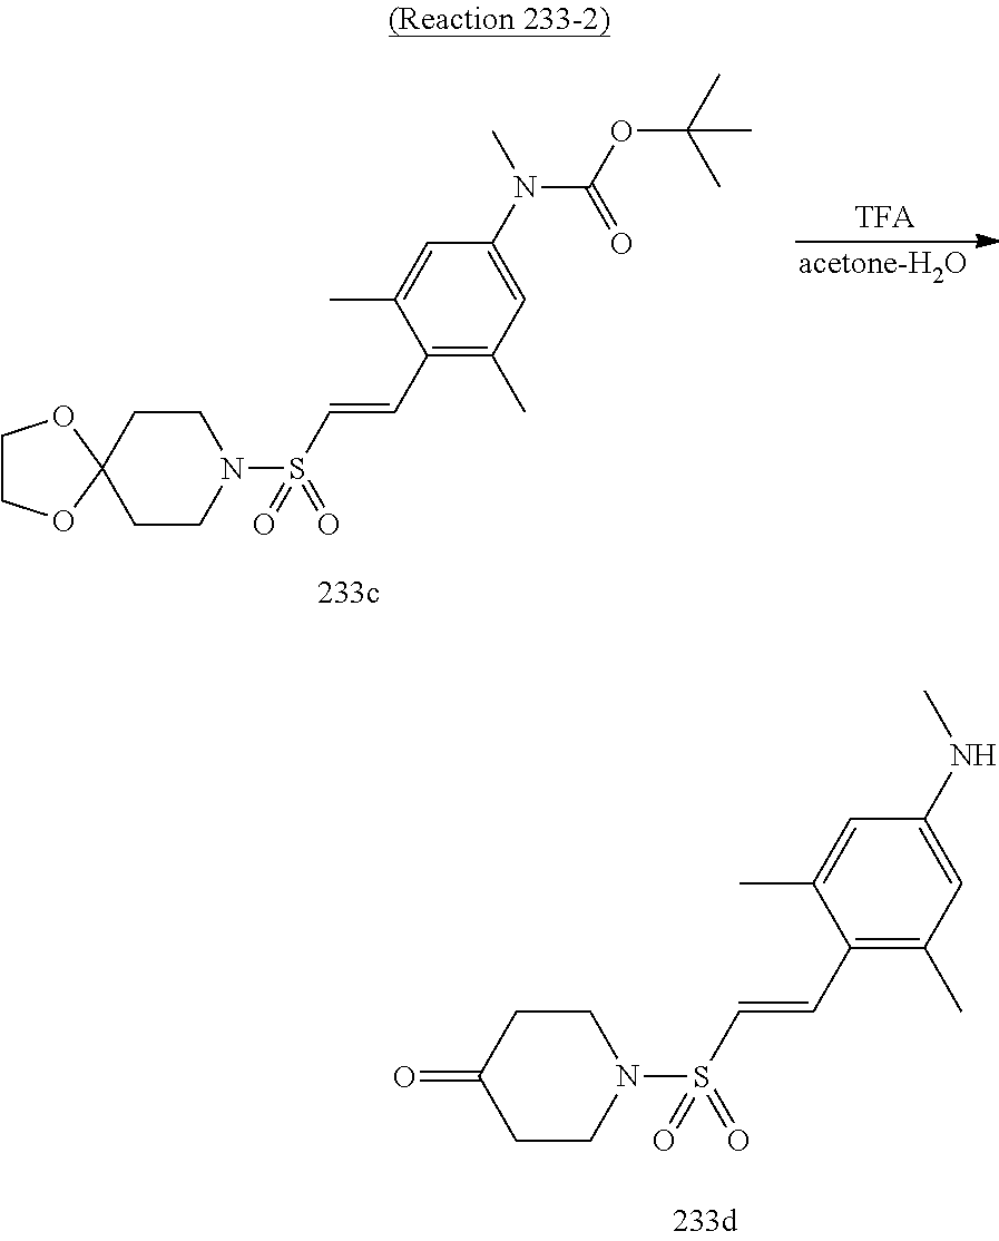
CC1=CC(N(C)C(OC(C)(C)C)=O)=CC(C)=C1C=CS(N1CCC2(OCCO2)CC1)(=O)=O.CC1=CC(NC)=CC(C)=C1C=CS(N1CCC(=O)CC1)(=O)=O
